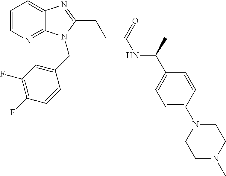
C1=CN=C2C(=C1)N=C(CCC(NC(C1=CC=C(N3CCN(C)CC3)C=C1)C)=O)N2CC1=CC(F)=C(F)C=C1
